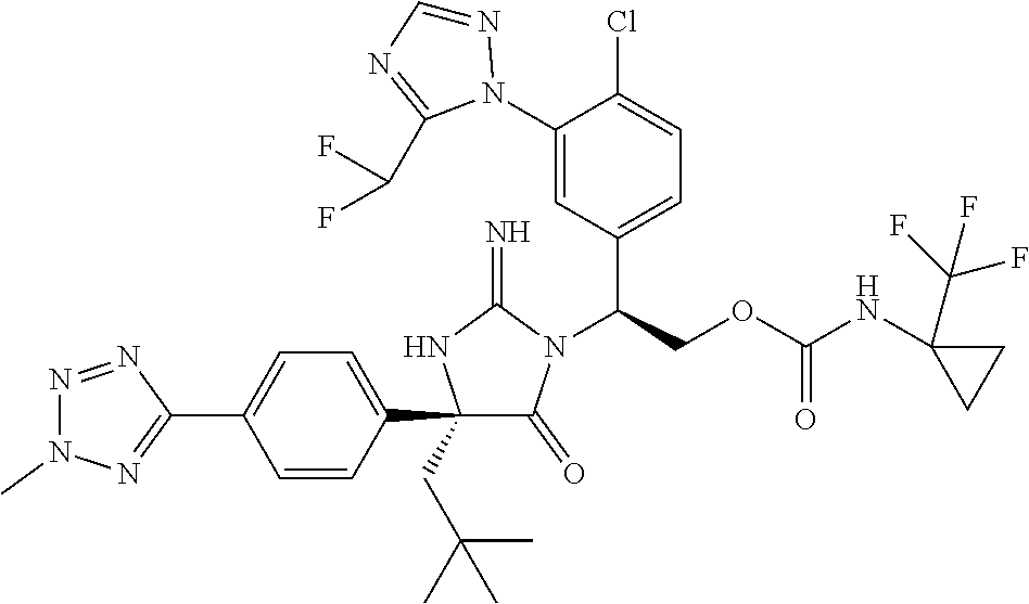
C1(C2=CC=C(C3=NN(C)N=N3)C=C2)(CC(C)(C)C)C(=O)N(C(COC(NC2(C(F)(F)F)CC2)=O)C2=CC=C(Cl)C(N3N=CN=C3C(F)F)=C2)C(=N)N1
